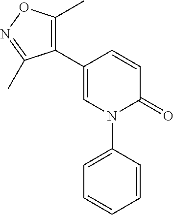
C1=C(C2=C(C)ON=C2C)C=CC(=O)N1C1=CC=CC=C1
